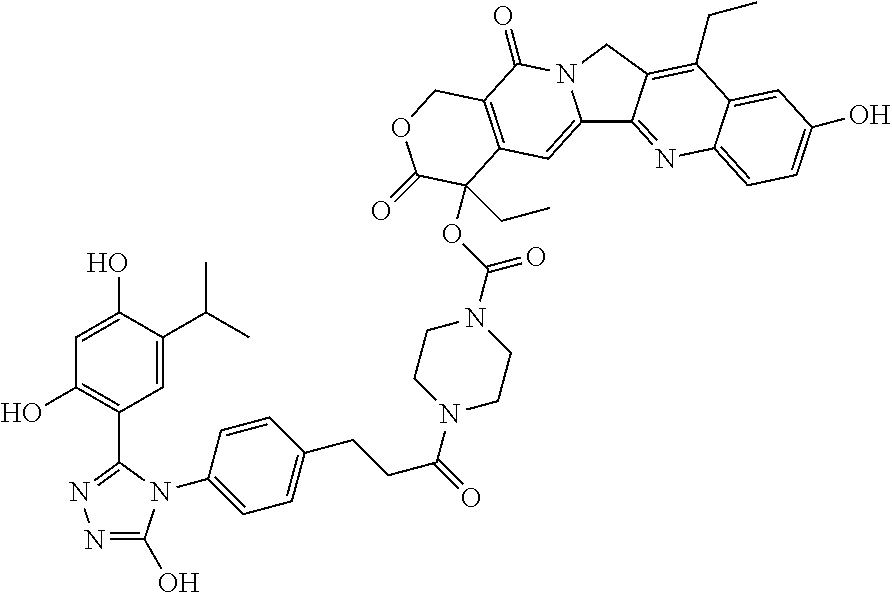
C1=C(O)C=C2C(=C1)N=C1C(=C2CC)CN2C1=CC1=C(C2=O)COC(=O)C1(CC)OC(=O)N1CCN(C(=O)CCC2=CC=C(N3C(O)=NN=C3C3=C(O)C=C(O)C(C(C)C)=C3)C=C2)CC1
